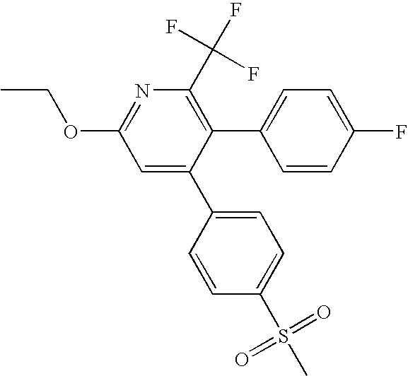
O(C1=NC(C(F)(F)F)=C(C2=CC=C(F)C=C2)C(C2=CC=C(S(C)(=O)=O)C=C2)=C1)CC
